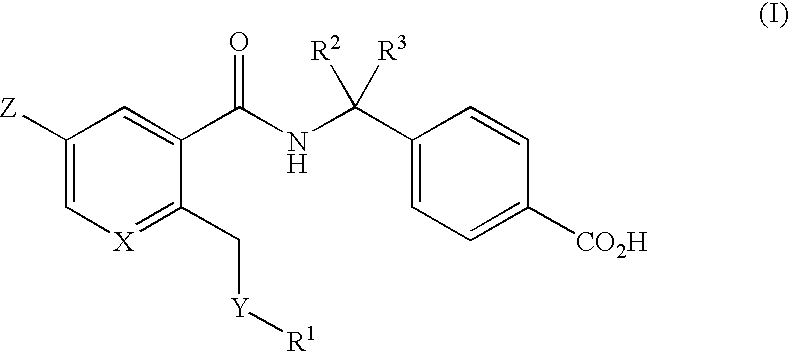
N(C(C1=CC([Z])=C[X]=C1C[Y][R1])=O)C([R2])([R3])C1=CC=C([CO2H])C=C1
